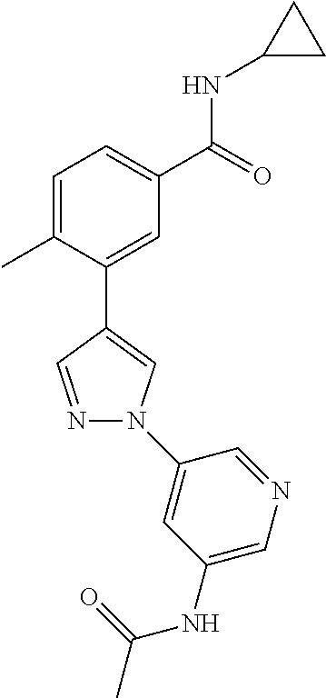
C1=C(C)C(C2=CN(C3=CC(NC(=O)C)=CN=C3)N=C2)=CC(C(=O)NC2CC2)=C1
